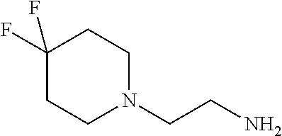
C1(F)(F)CCN(CCN)CC1
